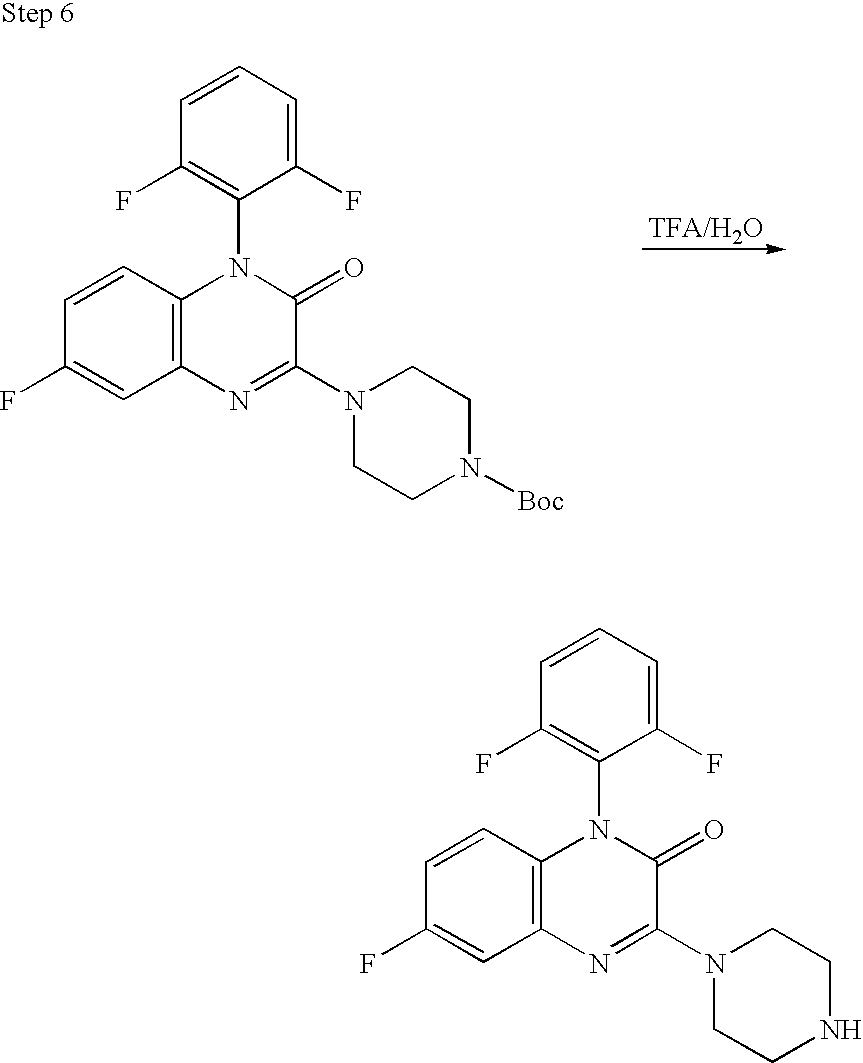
C1(F)=C(N2C3=C(C=C(F)C=C3)N=C(N3CCN([Boc])CC3)C2=O)C(F)=CC=C1.C1(F)=C(N2C3=C(C=C(F)C=C3)N=C(N3CCNCC3)C2=O)C(F)=CC=C1
